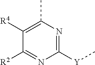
C1([Y]C)=NC(C)=C([R4])C([R2])=N1
